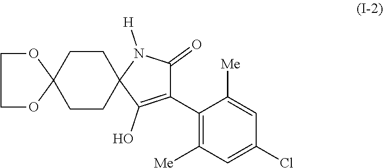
C1CC2(CCC13C(O)=C(C1=C([Me])C=C(Cl)C=C1[Me])C(=O)N3[H])OCCO2
